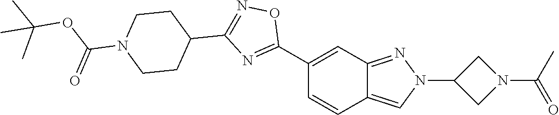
C1(C2=NC(C3CCN(C(OC(C)(C)C)=O)CC3)=NO2)=CC2=NN(C3CN(C(=O)C)C3)C=C2C=C1
